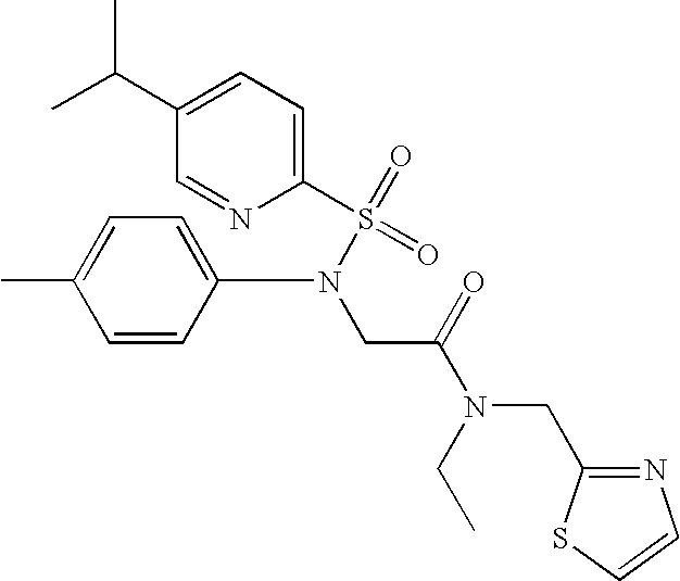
CC(C1=CC=C(S(N(CC(=O)N(CC2=NC=CS2)CC)C2=CC=C(C)C=C2)(=O)=O)N=C1)C
